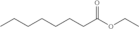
CCCCCCCC(OCC)=O
